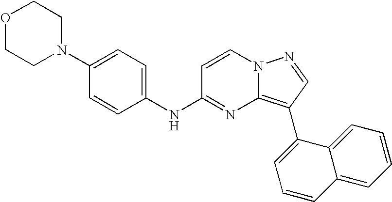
C1(N2CCOCC2)=CC=C(NC2=NC3=C(C4=CC=CC5=CC=CC=C45)C=NN3C=C2)C=C1
